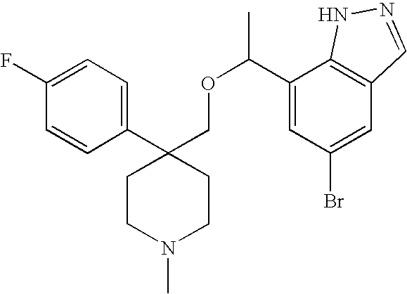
C1(C2(COC(C3=CC(Br)=CC4=C3NN=C4)C)CCN(C)CC2)=CC=C(F)C=C1
